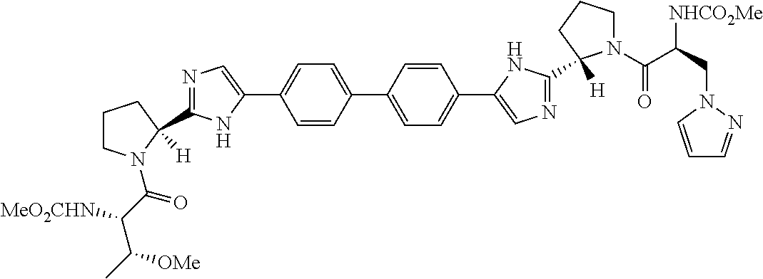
C1=CC(C2=CC=C(C3=CN=C(C4([H])N(C(C(C(C)[OMe])[MeO2CHN])=O)CCC4)N3)C=C2)=CC=C1C1=CN=C(C2([H])N(C(C(CN3N=CC=C3)[NHCO2Me])=O)CCC2)N1
